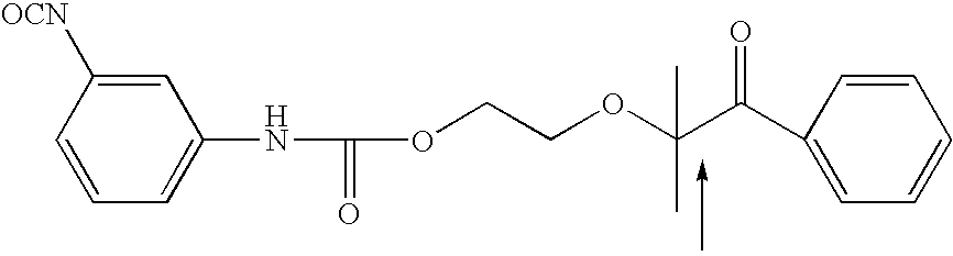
C1=CC(C(C(OCCOC(NC2=CC=CC([OCN])=C2)=O)(C)C)=O)=CC=C1
